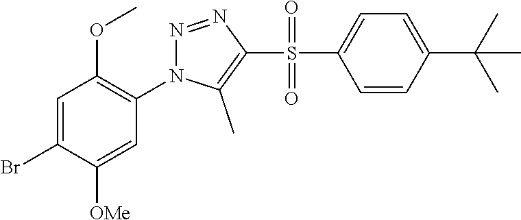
C1=C(Br)C([OMe])=CC(N2N=NC(S(C3=CC=C(C(C)(C)C)C=C3)(=O)=O)=C2C)=C1OC
